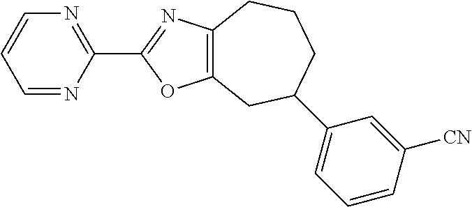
C1=NC(C2=NC3=C(O2)CC(C2=CC=CC([CN])=C2)CCC3)=NC=C1
